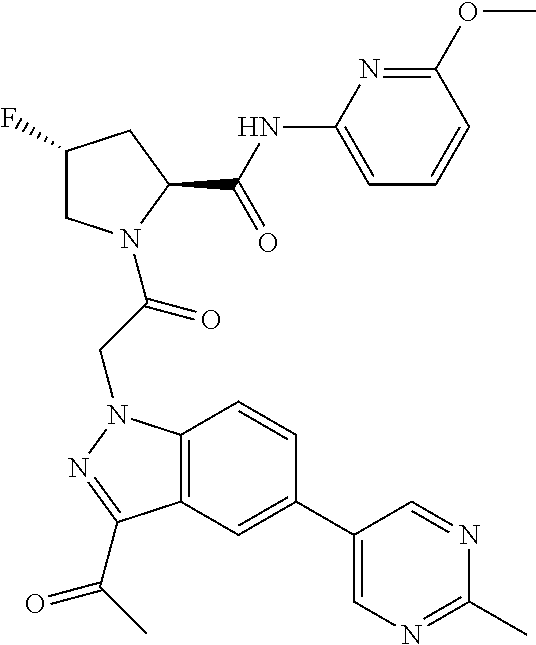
C1(NC(C2CC(F)CN2C(CN2C3=C(C(C(C)=O)=N2)C=C(C2=CN=C(C)N=C2)C=C3)=O)=O)=CC=CC(OC)=N1
